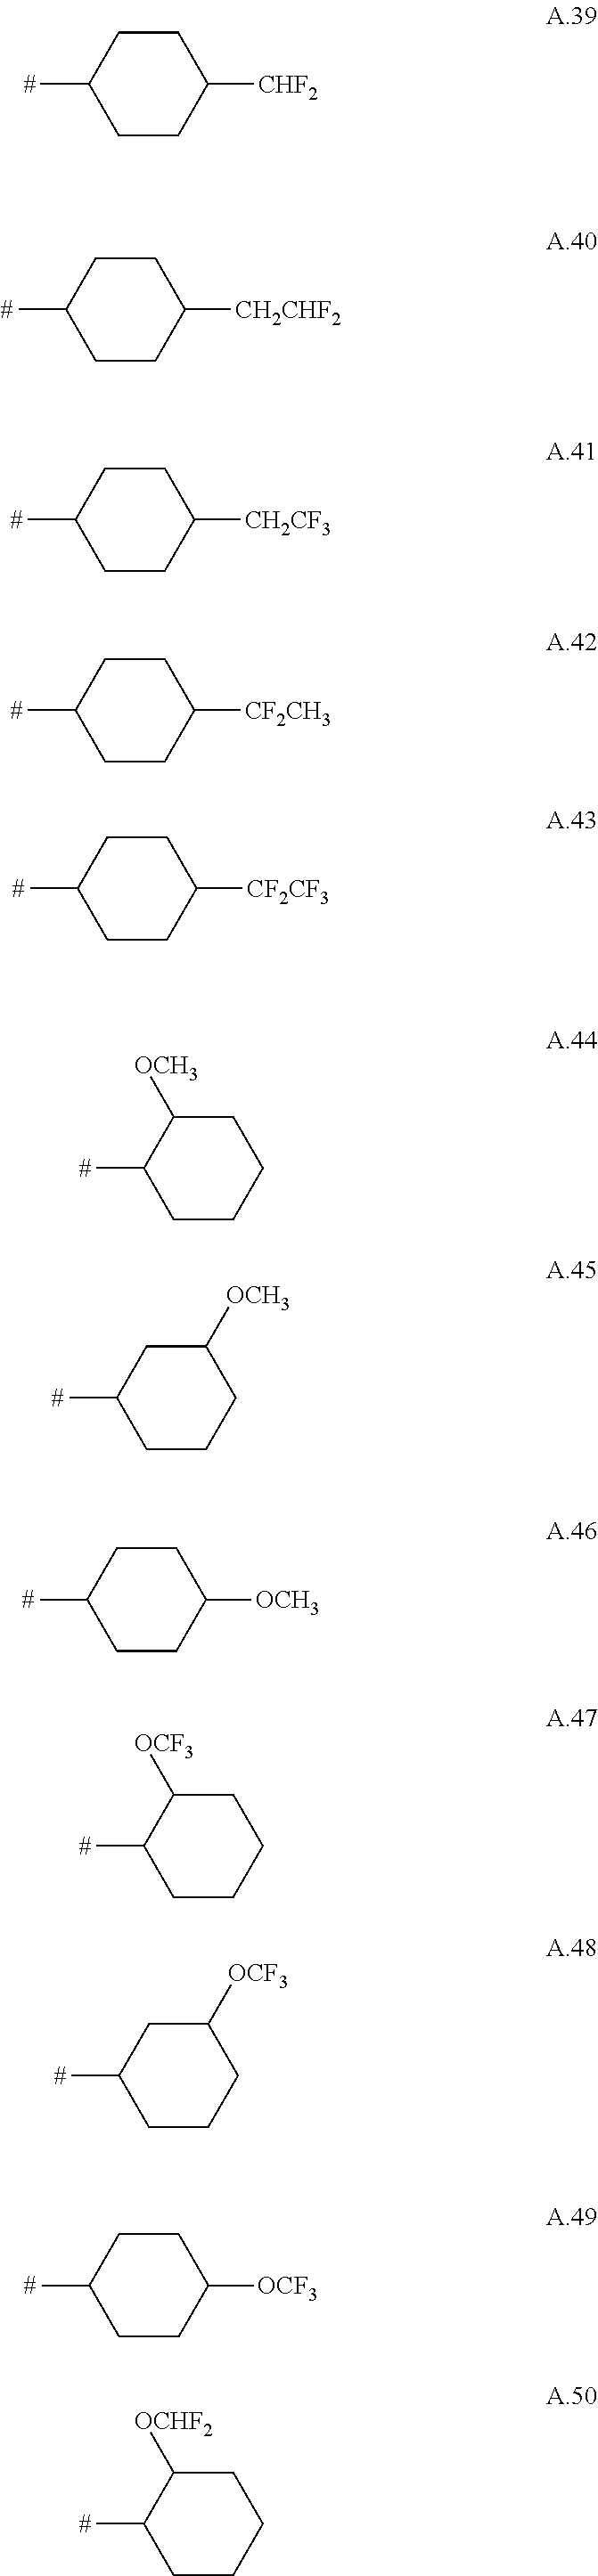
C1CC([CHF2])CCC1[#].C1CC([CH2CHF2])CCC1[#].C1CC([CH2CF3])CCC1[#].C1CC([CF2CH3])CCC1[#].C1CC([CF2CF3])CCC1[#].C1CCCC([OCH3])C1[#].C1CCC([OCH3])CC1[#].C1CC([OCH3])CCC1[#].C1CCCC([OCF3])C1[#].C1CCC([OCF3])CC1[#].C1CC([OCF3])CCC1[#].C1CCCC([OCHF2])C1[#]
